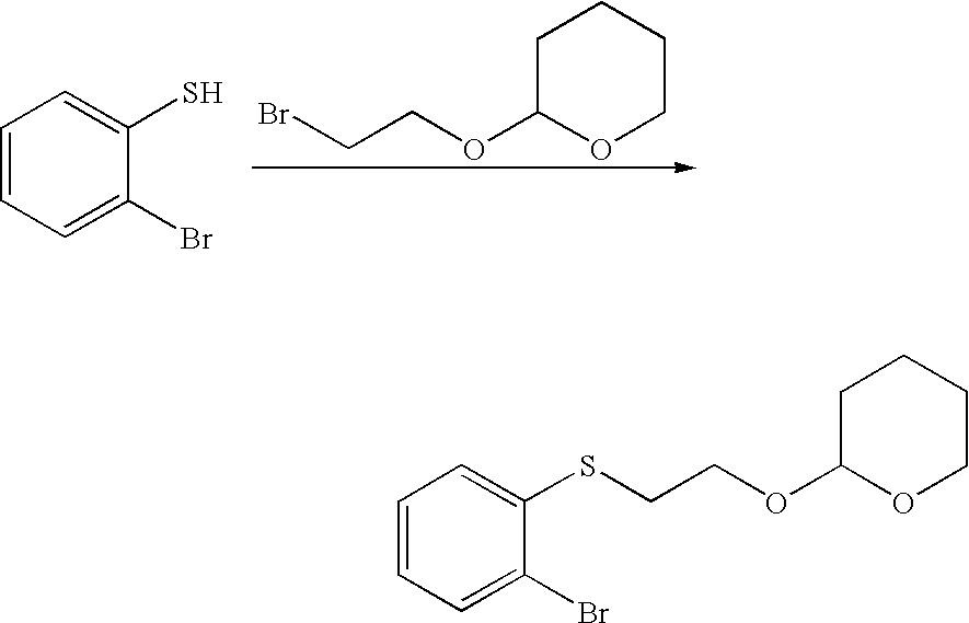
BrCCOC1OCCCC1.C1=CC=C(Br)C(S)=C1.C1=CC=C(Br)C(SCCOC2OCCCC2)=C1
